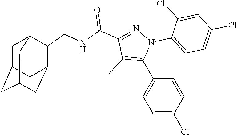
C1=C(Cl)C=CC(C2=C(C)C(C(NCC3C4CC5CC(CC3C5)C4)=O)=NN2C2=CC=C(Cl)C=C2Cl)=C1
